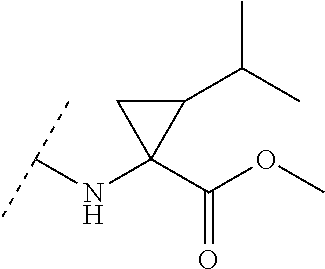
C(NC1(C(=O)OC)C(C(C)C)C1)(C)C
